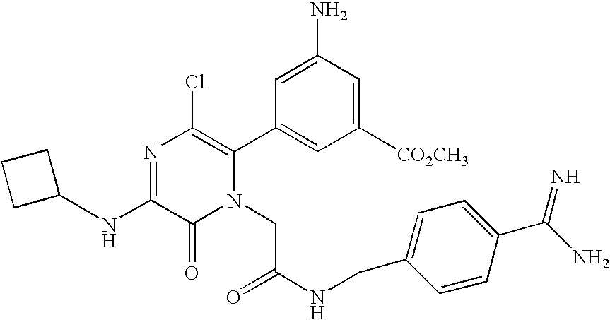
N(C1=NC(Cl)=C(C2=CC([CO2CH3])=CC(N)=C2)N(CC(NCC2=CC=C(C(N)=N)C=C2)=O)C1=O)C1CCC1
